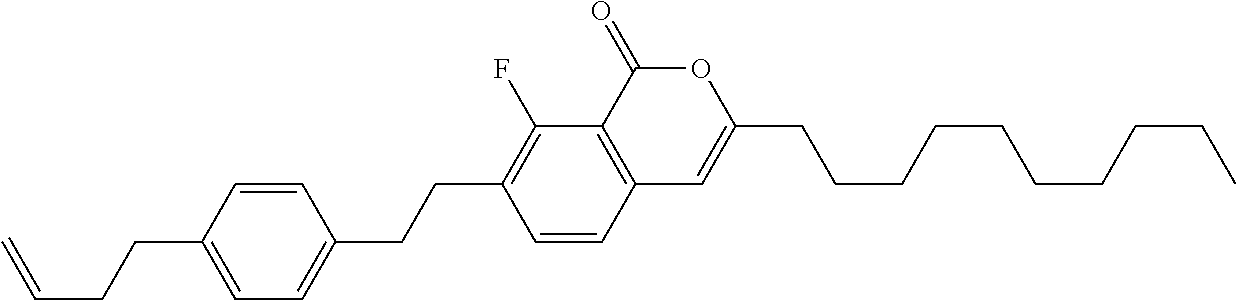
C12=C(C(=O)OC(CCCCCCCCCC)=C1)C(F)=C(CCC1=CC=C(CCC=C)C=C1)C=C2
